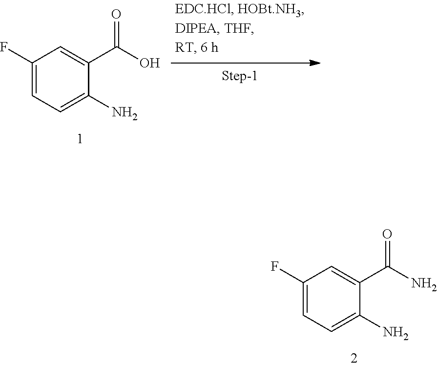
C1(F)=CC=C(N)C(C(O)=O)=C1.C1(F)=CC=C(N)C(C(N)=O)=C1
